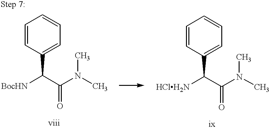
C1=CC(C([BocHN])C(N(C)C)=O)=CC=C1.C1=CC(C([HClH2N])C(N(C)C)=O)=CC=C1
